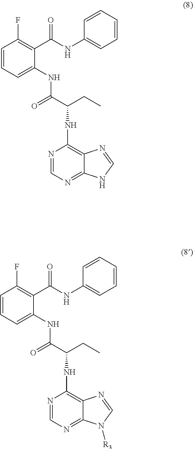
C1=CC=C(NC(C(CC)NC2=C3C(=NC=N2)NC=N3)=O)C(C(NC2=CC=CC=C2)=O)=C1F.C1=CC=C(NC(C(CC)NC2=C3C(=NC=N2)N([R3])C=N3)=O)C(C(NC2=CC=CC=C2)=O)=C1F
